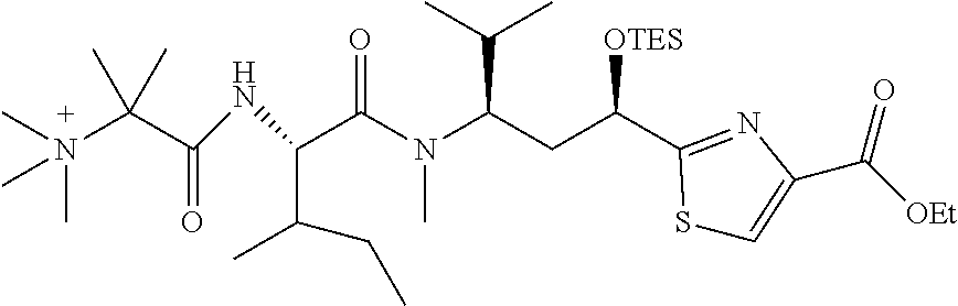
CN(C(C(NC(C(N(C(CC([OTES])C1=NC(C(=O)[OEt])=CS1)C(C)C)C)=O)C(C)CC)=O)(C)C)(C)C
